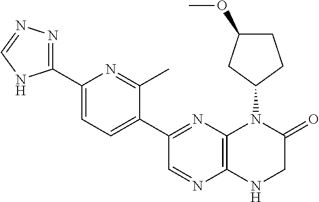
C12=C(N=C(C3=CC=C(C4=NN=CN4)N=C3C)C=N1)N(C1CCC(OC)C1)C(=O)CN2
